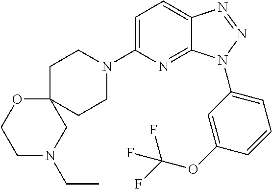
C1=C(N2CCC3(CC2)OCCN(CC)C3)N=C2C(=C1)N=NN2C1=CC=CC(OC(F)(F)F)=C1
